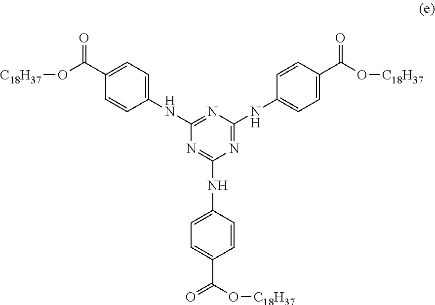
C1=CC(NC2=NC(NC3=CC=C(C(O[C18H37])=O)C=C3)=NC(NC3=CC=C(C(O[C18H37])=O)C=C3)=N2)=CC=C1C(O[C18H37])=O.[H]
